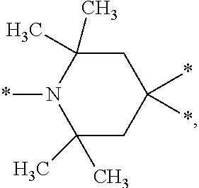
C1C(C)(C)N(*)C(C)(C)CC1(*)*
